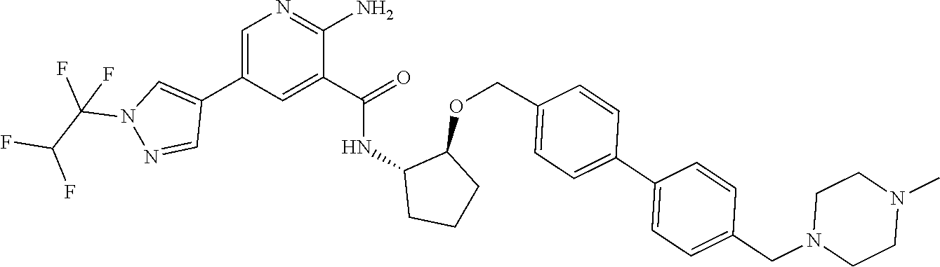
N1=C(N)C(C(=O)NC2CCCC2OCC2=CC=C(C3=CC=C(CN4CCN(C)CC4)C=C3)C=C2)=CC(C2=CN(C(C(F)F)(F)F)N=C2)=C1
